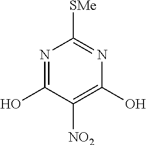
N1=C(O)C([NO2])=C(O)N=C1[SMe]
